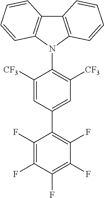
C1(F)=C(F)C(F)=C(F)C(F)=C1C1=CC([CF3])=C(N2C3=C(C4=C2C=CC=C4)C=CC=C3)C([CF3])=C1
